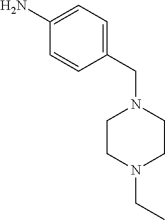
C1(CN2CCN(CC)CC2)=CC=C(N)C=C1
